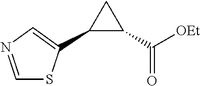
C1=NC=C(C2C(C(=O)[OEt])C2)S1
